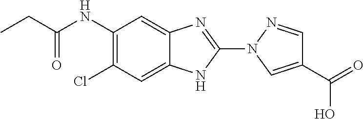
C1(NC(=O)CC)=C(Cl)C=C2C(=C1)N=C(N1C=C(C(=O)O)C=N1)N2
